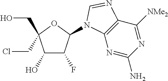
C1(O)C(F)C(N2C3=C(C([NMe2])=NC(N)=N3)N=C2)OC1(CO)CCl
